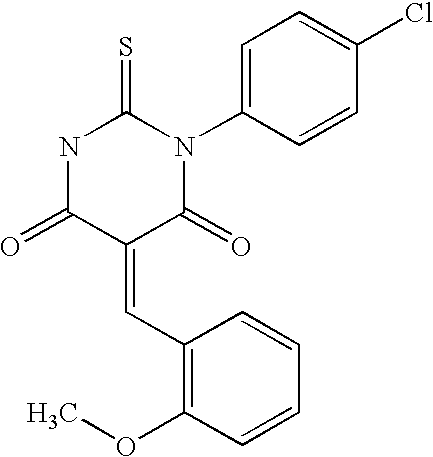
O=C1C(=CC2=C(OC)C=CC=C2)C(=O)N(C2=CC=C(Cl)C=C2)C(=S)N1
